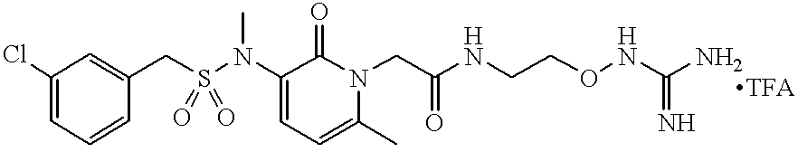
C(S(N(C1=CC=C(C)N(CC(NCCONC(N)=N)=O)C1=O)C)(=O)=O)C1=CC(Cl)=CC=C1.[TFA]
